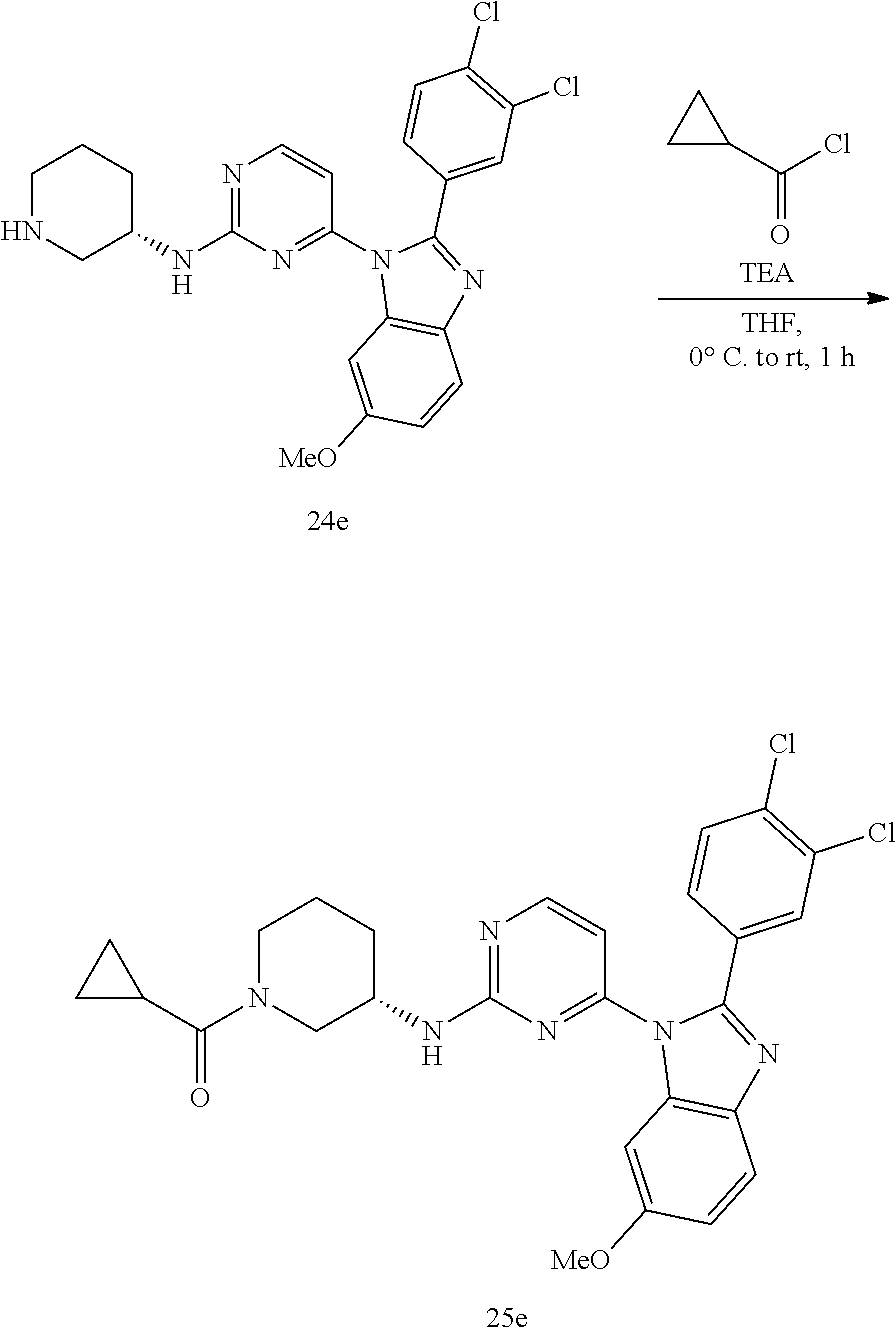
C1N(C(C2CC2)=O)CC(NC2=NC=CC(N3C4=C(N=C3C3=CC(Cl)=C(Cl)C=C3)C=CC([MeO])=C4)=N2)CC1.C1NCC(NC2=NC=CC(N3C4=C(N=C3C3=CC(Cl)=C(Cl)C=C3)C=CC([MeO])=C4)=N2)CC1.C1(C(Cl)=O)CC1
